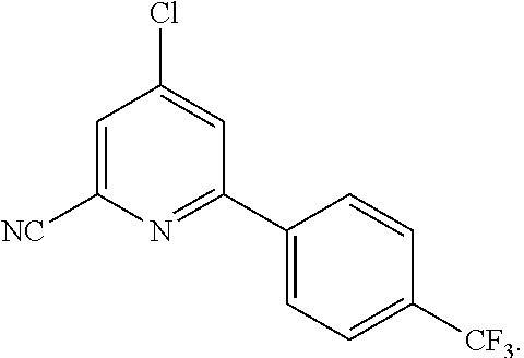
C1=C([NC])N=C(C2=CC=C([CF3])C=C2)C=C1Cl
